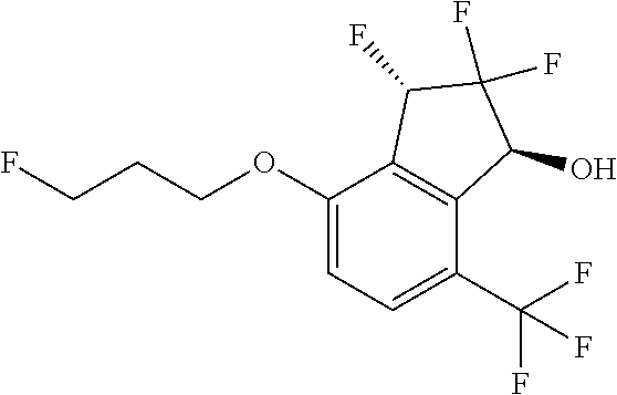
C1(OCCCF)=CC=C(C(F)(F)F)C2=C1C(F)C(F)(F)C2O
